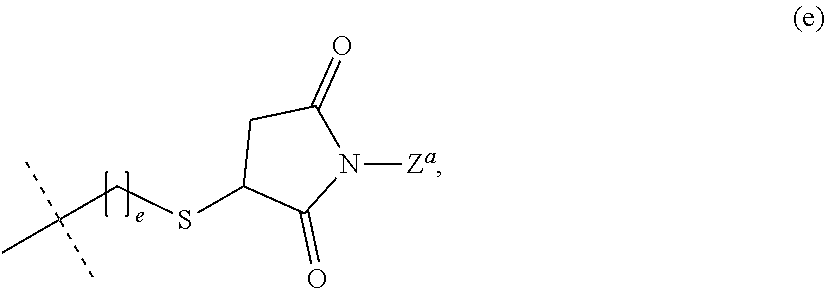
S(C1C(=O)N([Za])C(=O)C1)CC(C)(C)C
